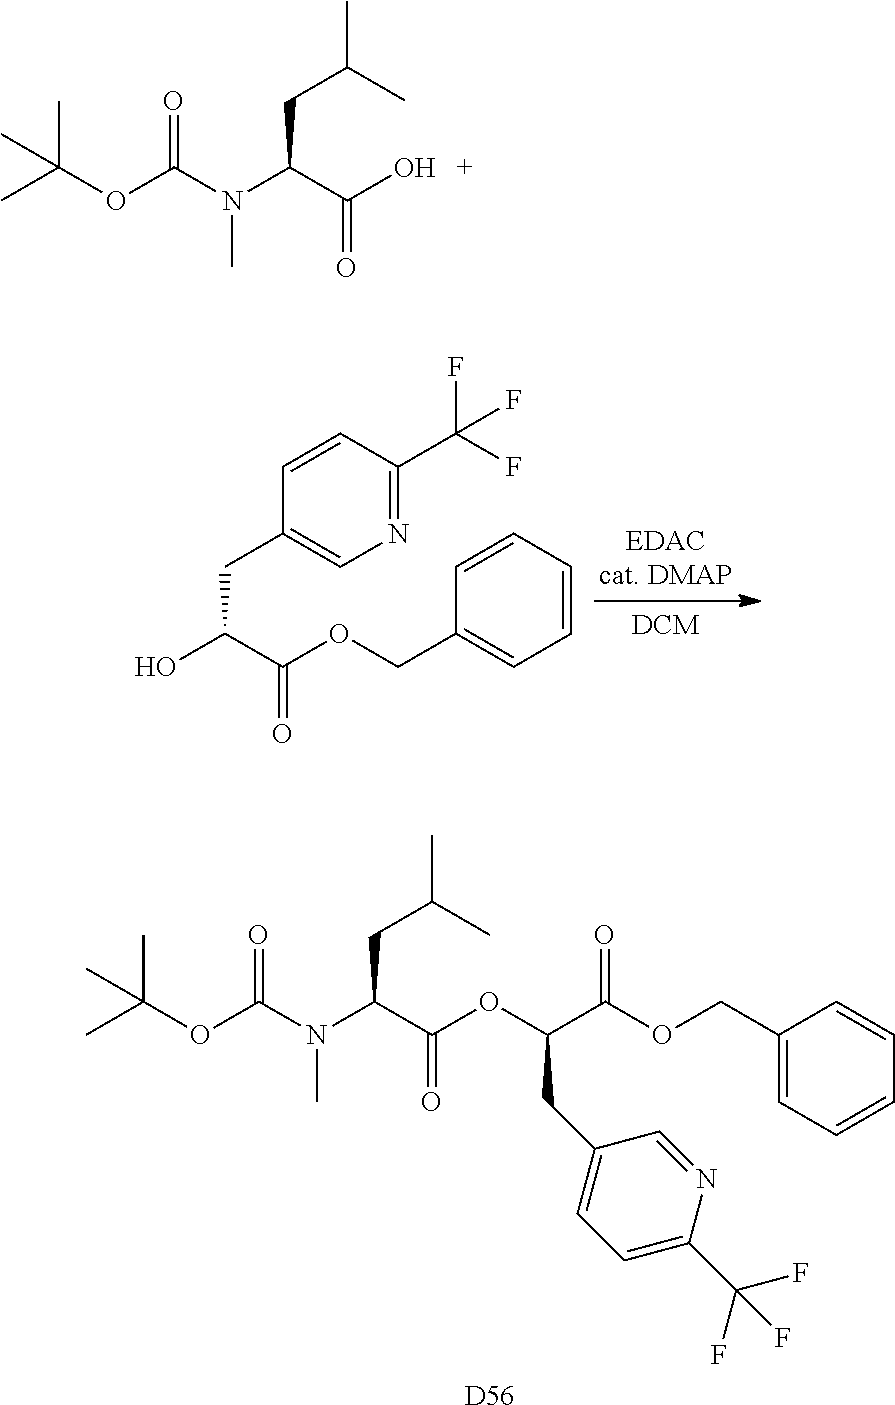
CC(OC(N(C(C(O)=O)CC(C)C)C)=O)(C)C.C(C(C(OCC1=CC=CC=C1)=O)O)C1=CN=C(C(F)(F)F)C=C1.[D56].CC(OC(N(C(C(OC(C(OCC1=CC=CC=C1)=O)CC1=CC=C(C(F)(F)F)N=C1)=O)CC(C)C)C)=O)(C)C
